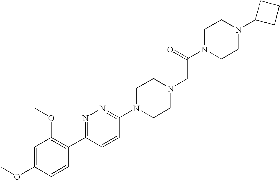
C1(OC)=CC(OC)=C(C2=NN=C(N3CCN(CC(N4CCN(C5CCC5)CC4)=O)CC3)C=C2)C=C1
